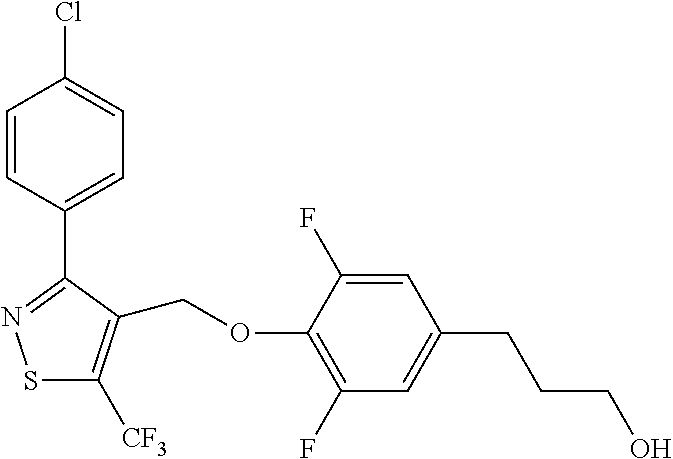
S1C([CF3])=C(COC2=C(F)C=C(CCCO)C=C2F)C(C2=CC=C(Cl)C=C2)=N1
